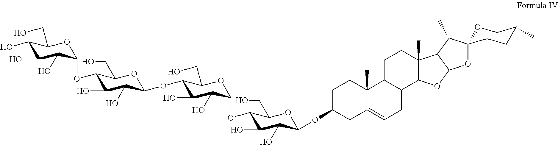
C1(O)C(O)C(O)C(OC2C(O)C(O)C(OC3C(O)C(O)C(OC4C(O)C(O)C(OC5CC6=CCC7C(C6(C)CC5)CCC5(C)C7OC6C5C(C)C5(O6)OCC(C)CC5)OC4CO)OC3CO)OC2CO)OC1CO
